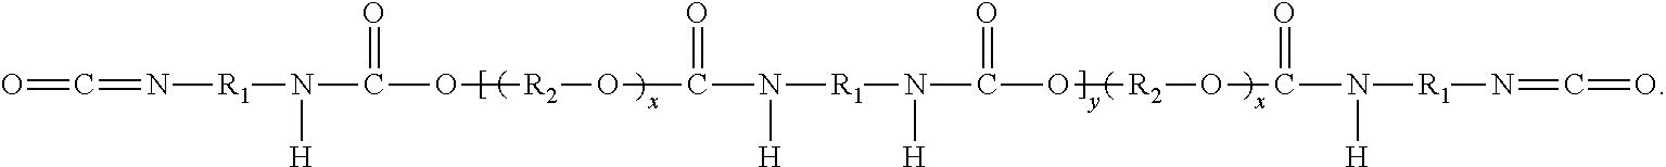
N([R1]N([H])C(O[R2]OC(N([R1]N([H])C(O[R2]OC(N([R1]N=C=O)[H])=O)=O)[H])=O)=O)=C=O
